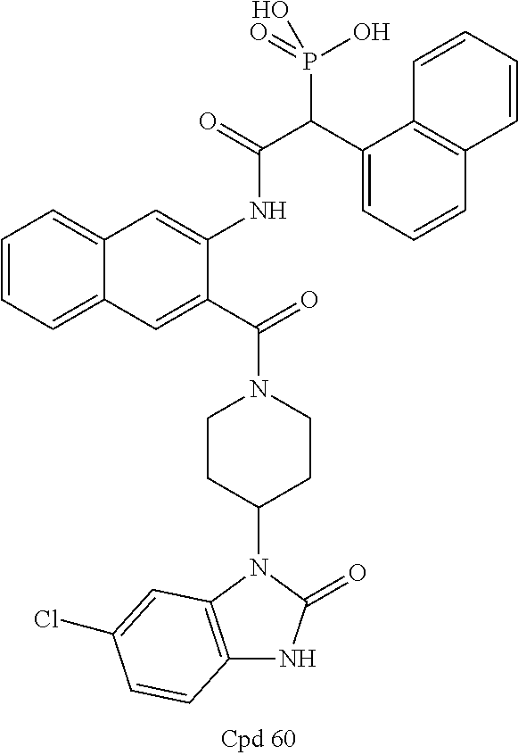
C1=CC=C2C(=C1)C=C(NC(C(C1=CC=CC3=C1C=CC=C3)P(=O)(O)O)=O)C(C(N1CCC(N3C(=O)NC4=C3C=C(Cl)C=C4)CC1)=O)=C2
